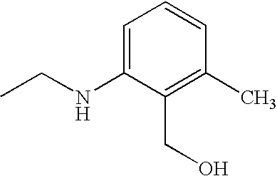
C1=C(NCC)C(CO)=C(C)C=C1
